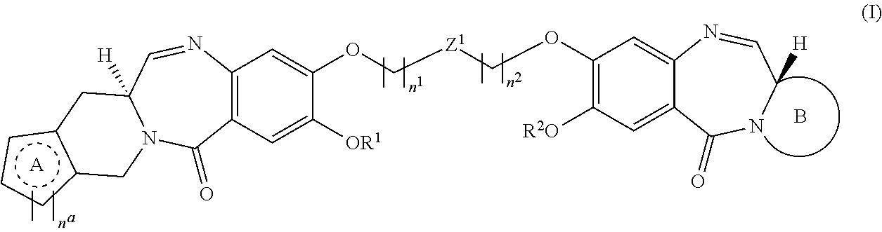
C1(OC[Z1]COC2=C([R2O])C=C3C(=C2)N=CC([H])NC3=O)=CC2=C(C=C1[OR1])C(=O)N1C([H])(C=N2)Cc2c(ccc2)C1.[A].B
